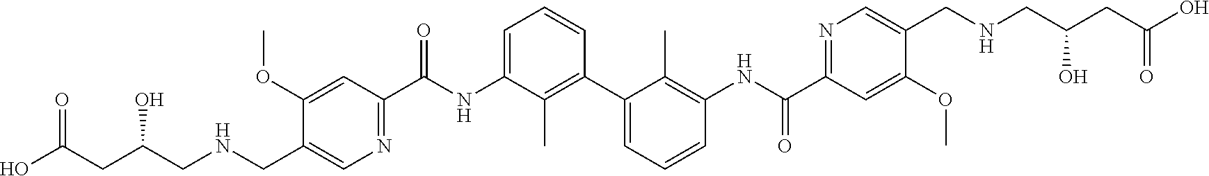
C1(OC)=CC(C(NC2=CC=CC(C3=CC=CC(NC(C4=NC=C(CNCC(CC(O)=O)O)C(OC)=C4)=O)=C3C)=C2C)=O)=NC=C1CNCC(CC(O)=O)O
